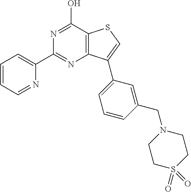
N1=CC=CC=C1C1=NC2=C(C(O)=N1)SC=C2C1=CC=CC(CN2CCS(=O)(=O)CC2)=C1
